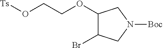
C1(OCCO[Ts])C(Br)CN([Boc])C1
